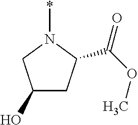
C1(O)CC(C(OC)=O)N(*)C1
